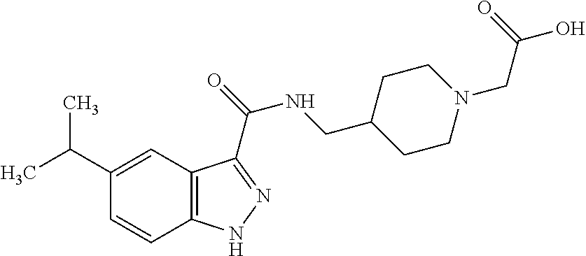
CC(C1=CC2=C(C=C1)NN=C2C(=O)NCC1CCN(CC(=O)O)CC1)C
